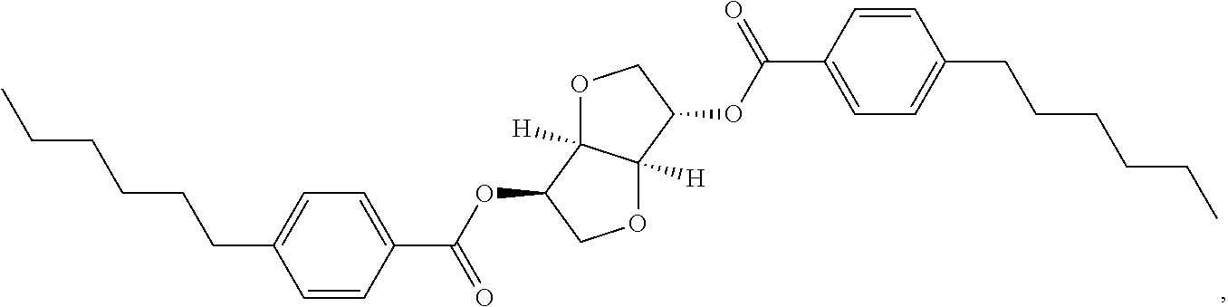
C1(C(OC2COC3([H])C2([H])OCC3OC(C2=CC=C(CCCCCC)C=C2)=O)=O)=CC=C(CCCCCC)C=C1
